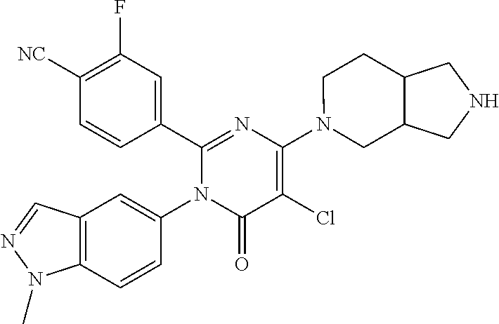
C1(C2=CC(F)=C([CN])C=C2)=NC(N2CC3C(CC2)CNC3)=C(Cl)C(=O)N1C1=CC2=C(C=C1)N(C)N=C2
